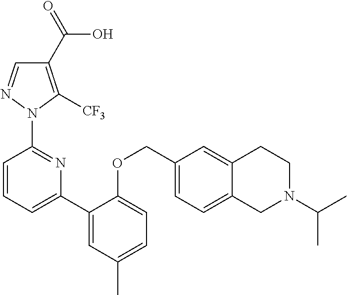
C1(C(=O)O)=C([CF3])N(C2=NC(C3=CC(C)=CC=C3OCC3=CC=C4C(=C3)CCN(C(C)C)C4)=CC=C2)N=C1
